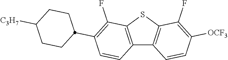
C12=C(SC3=C1C=CC([OCF3])=C3F)C(F)=C(C1CCC([C3H7])CC1)C=C2
